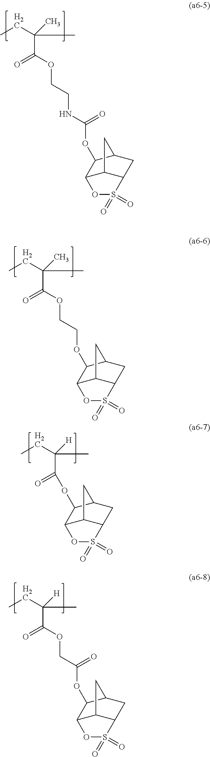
CCC(C)(C)C(=O)OCCNC(OC1C2C3C(CC1C3)S(=O)(=O)O2)=O.CCC(C)(C)C(=O)OCCOC1C2C3C(CC1C3)S(=O)(=O)O2.CCC(C)([H])C(=O)OC1C2C3C(CC1C3)S(=O)(=O)O2.CCC(C)([H])C(=O)OCC(OC1C2C3C(CC1C3)S(=O)(=O)O2)=O
